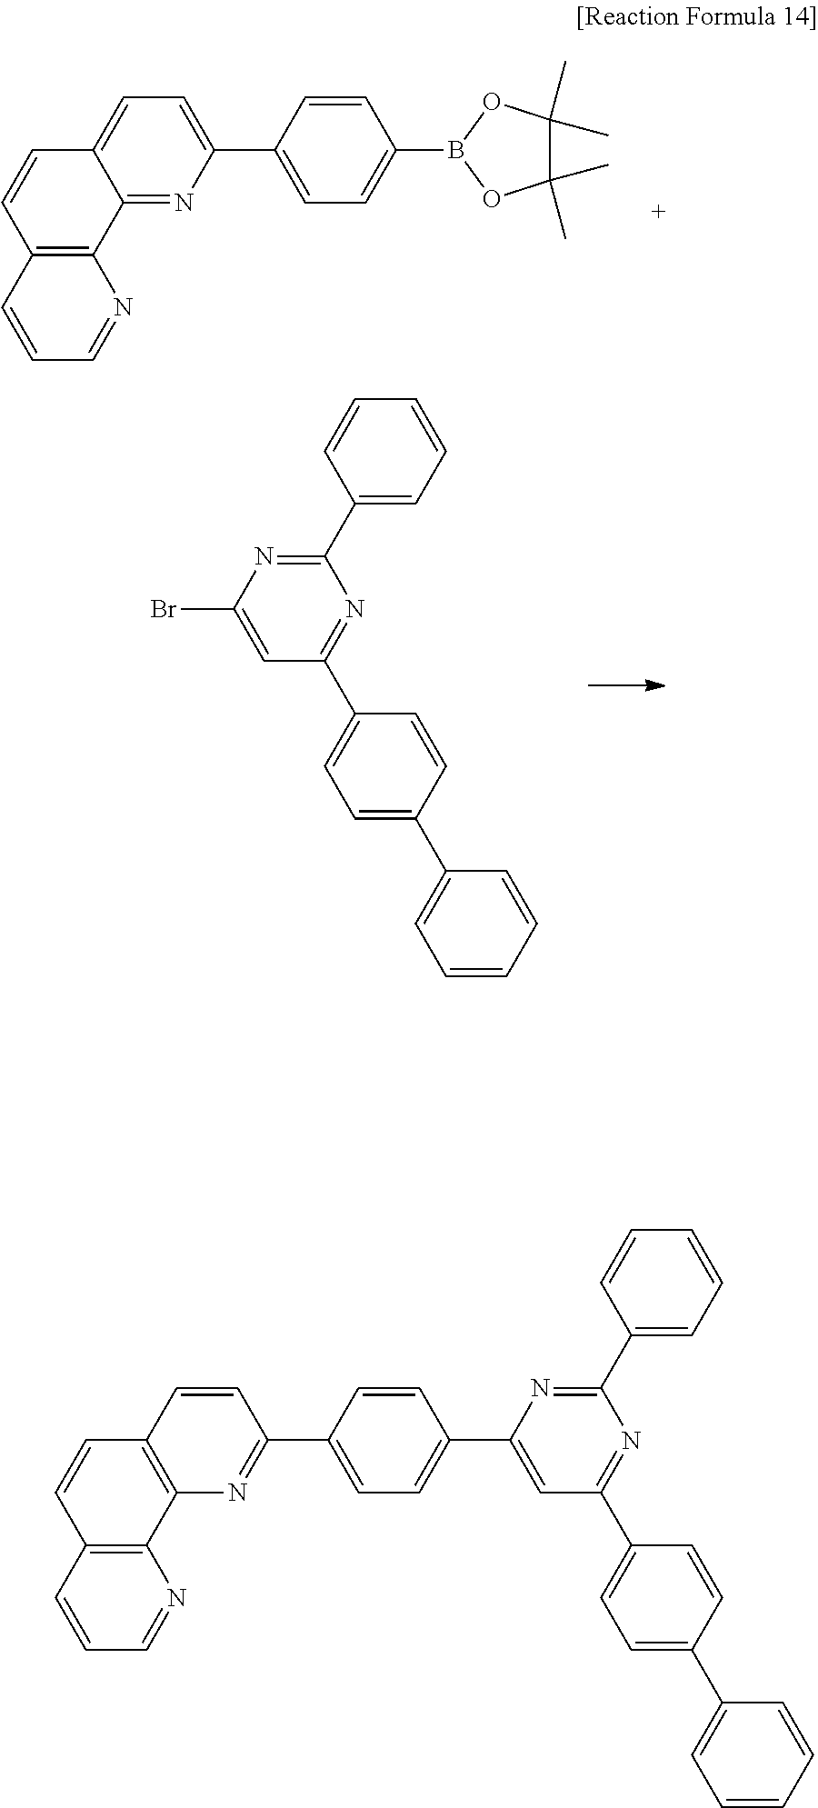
C12=NC(C3=CC=C(B4OC(C)(C)C(C)(C)O4)C=C3)=CC=C1C=CC1=C2N=CC=C1.BrC1=CC(C2=CC=C(C3=CC=CC=C3)C=C2)=NC(C2=CC=CC=C2)=N1.C1=CC(C2=CC(C3=CC=C(C4=CC=CC=C4)C=C3)=NC(C3=CC=CC=C3)=N2)=CC=C1C1=NC2=C(C=C1)C=CC1=C2N=CC=C1
